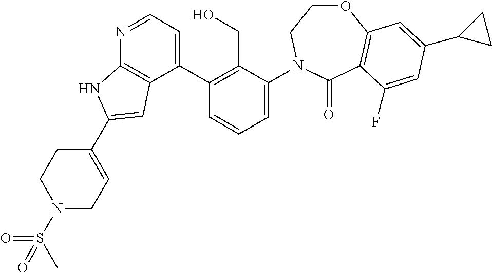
C1(C2=C(CO)C(N3CCOC4=C(C3=O)C(F)=CC(C3CC3)=C4)=CC=C2)=CC=NC2=C1C=C(C1=CCN(S(=O)(=O)C)CC1)N2
